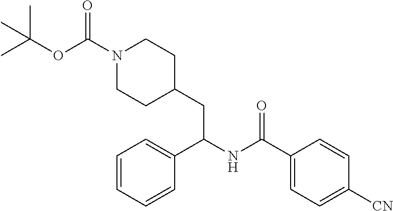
C1(C(NC(C2=CC=CC=C2)CC2CCN(C(=O)OC(C)(C)C)CC2)=O)=CC=C([CN])C=C1
